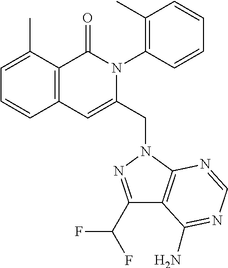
C1=C(C)C2=C(C=C1)C=C(CN1C3=C(C(C(F)F)=N1)C(N)=NC=N3)N(C1=C(C)C=CC=C1)C2=O
